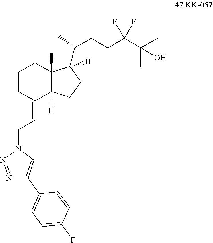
C1CC(=CCN2N=NC(C3=CC=C(F)C=C3)=C2)C2([H])C(C)(C1)C([H])(C(CCC(C(C)(C)O)(F)F)C)CC2
